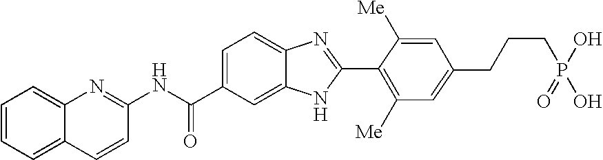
C12=CC=CC=C1C=CC(NC(C1=CC=C3C(=C1)NC(C1=C([Me])C=C(CCCP(O)(=O)O)C=C1[Me])=N3)=O)=N2
